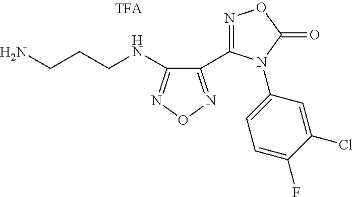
C1(C2=NOC(=O)N2C2=CC=C(F)C(Cl)=C2)=NON=C1NCCCN
